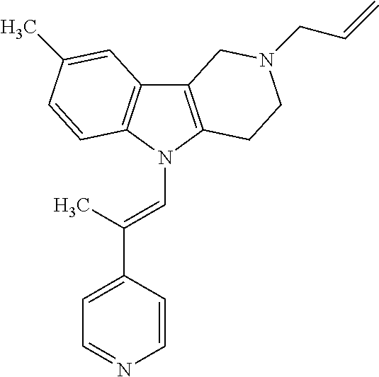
C12=C(N(C=C(C3=CC=NC=C3)C)C3=C1C=C(C)C=C3)CCN(CC=C)C2
